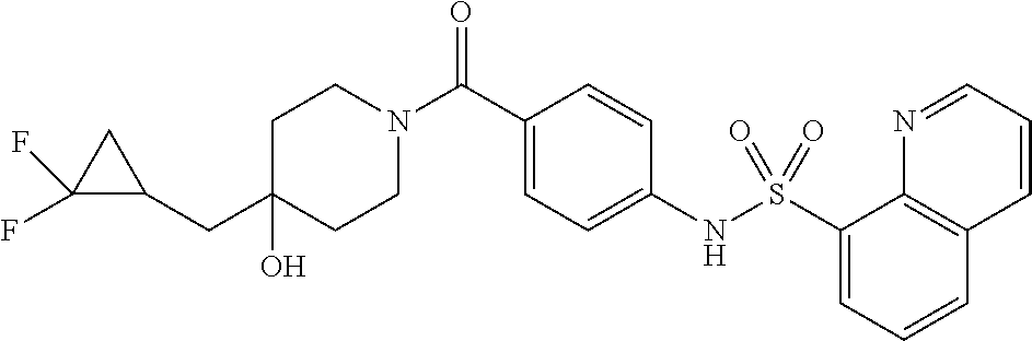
C1(CC2C(F)(F)C2)(O)CCN(C(C2=CC=C(NS(C3=CC=CC4=C3N=CC=C4)(=O)=O)C=C2)=O)CC1
